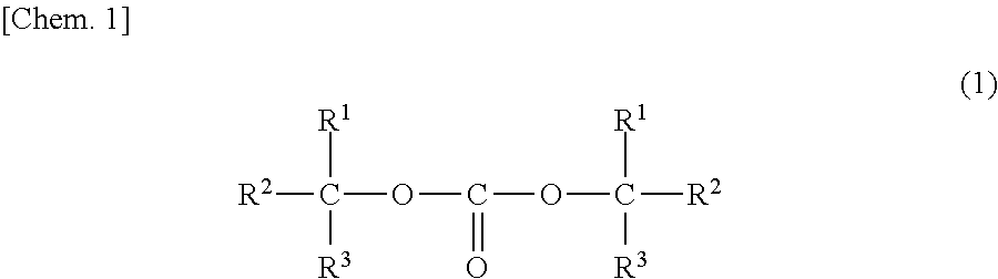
[R2]C(OC(OC([R2])([R3])[R1])=O)([R1])[R3]
